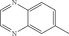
C12=CC=C(C)C=C1N=CC=N2
